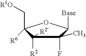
C1(C)(F)C([R2])([R2])C(C[R1O])([R6])OC1[Base]
